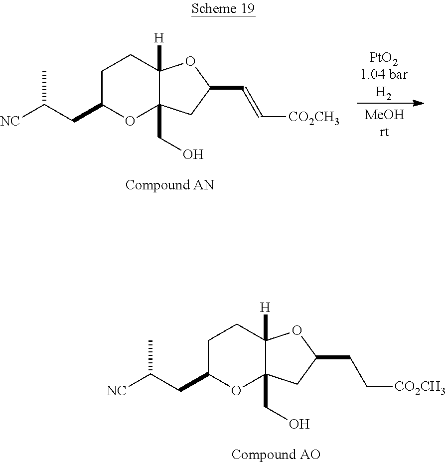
C1C(CC([NC])C)OC2(CO)C([H])(C1)OC(CC[CO2CH3])C2.C1C(CC([NC])C)OC2(CO)C([H])(C1)OC(C=C[CO2CH3])C2
